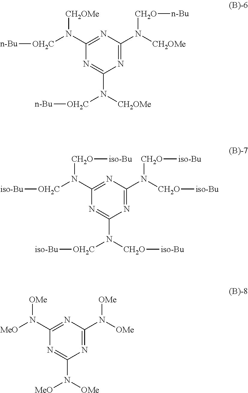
N1=C(N([CH2OMe])[CH2O][n-Bu])N=C(N([OH2C][n-Bu])[CH2OMe])N=C1N([CH2OMe])[OH2C][n-Bu].N1=C(N([CH2O][iso-Bu])[CH2O][iso-Bu])N=C(N([OH2C][iso-Bu])[CH2O][iso-Bu])N=C1N([CH2O][iso-Bu])[OH2C][iso-Bu].N1=C(N([OMe])[OMe])N=C(N([MeO])[OMe])N=C1N([OMe])[MeO]
